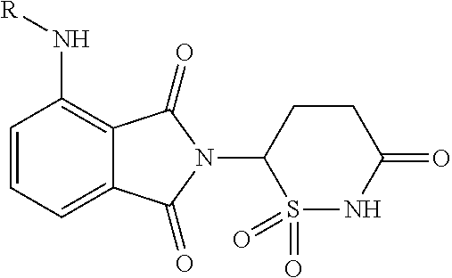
C12=CC=CC(N[R])=C1C(=O)N(C1S(=O)(=O)NC(=O)CC1)C2=O
